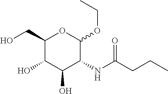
OCC1C(O)C(O)C(NC(CCC)=O)C(OCC)O1
